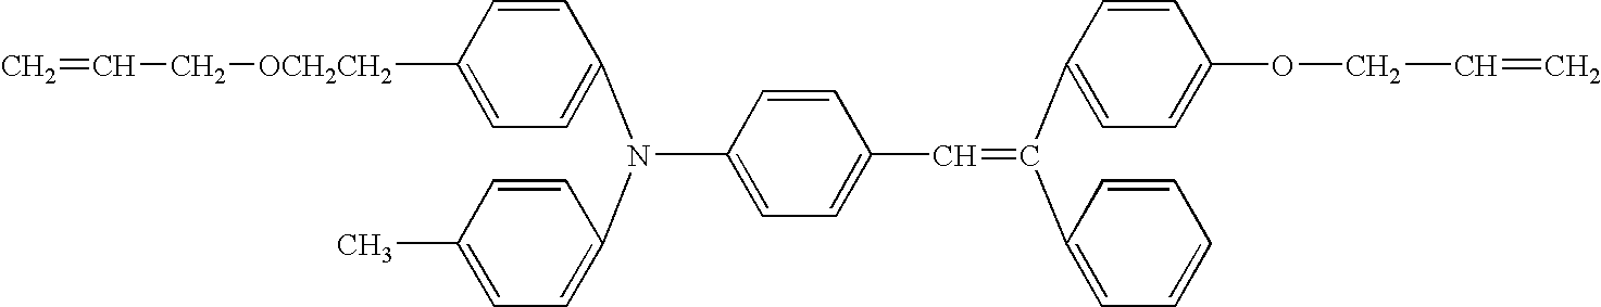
C(C1=CC=C(N(C2=CC=C([OCH2CH2]CC=C)C=C2)C2=CC=C(C)C=C2)C=C1)=C(C1=CC=C(OCC=C)C=C1)C1=CC=CC=C1
